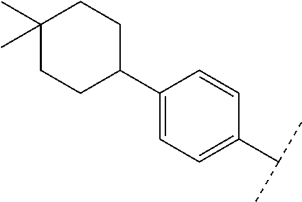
C1=C(C2CCC(C)(C)CC2)C=CC(C(C)C)=C1
